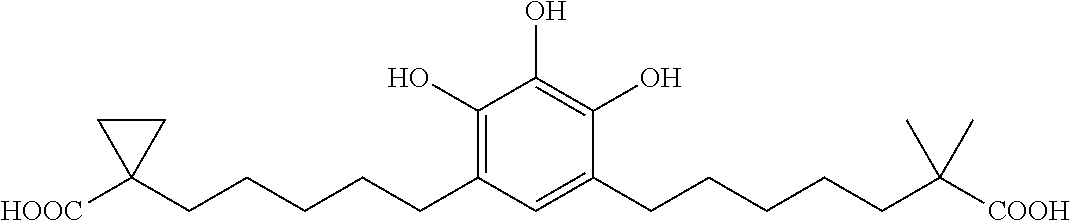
C1(O)=C(CCCCCC2([HOOC])CC2)C=C(CCCCCC([COOH])(C)C)C(O)=C1O
